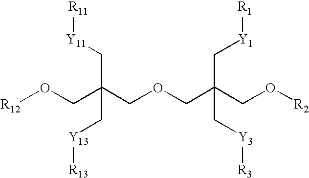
[R12]OCC(COCC(CO[R2])(C[Y1][R1])C[Y3][R3])(C[Y11][R11])C[Y13][R13]
